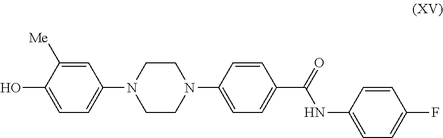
OC1=CC=C(N2CCN(C3=CC=C(C(NC4=CC=C(F)C=C4)=O)C=C3)CC2)C=C1[Me]
